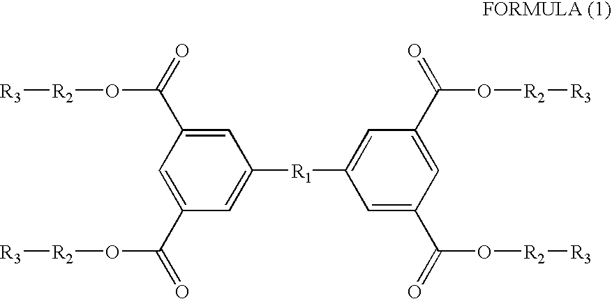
C1=C(C(=O)O[R2][R3])C=C(C(=O)O[R2][R3])C=C1[R1]C1=CC(C(=O)O[R2][R3])=CC(C(=O)O[R2][R3])=C1
